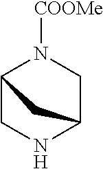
[COOMe]N1C2CNC(C1)C2
